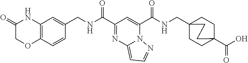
O=C1NC2=C(C=CC(CNC(C3=NC4=CC=NN4C(C(NCC45CCC(C(O)=O)(CC4)CC5)=O)=C3)=O)=C2)OC1
